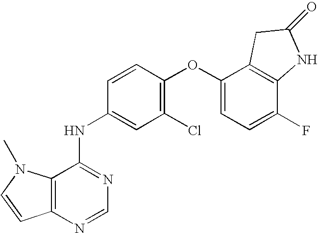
C12=C(N=CN=C1NC1=CC(Cl)=C(OC3=CC=C(F)C4=C3CC(=O)N4)C=C1)C=CN2C
